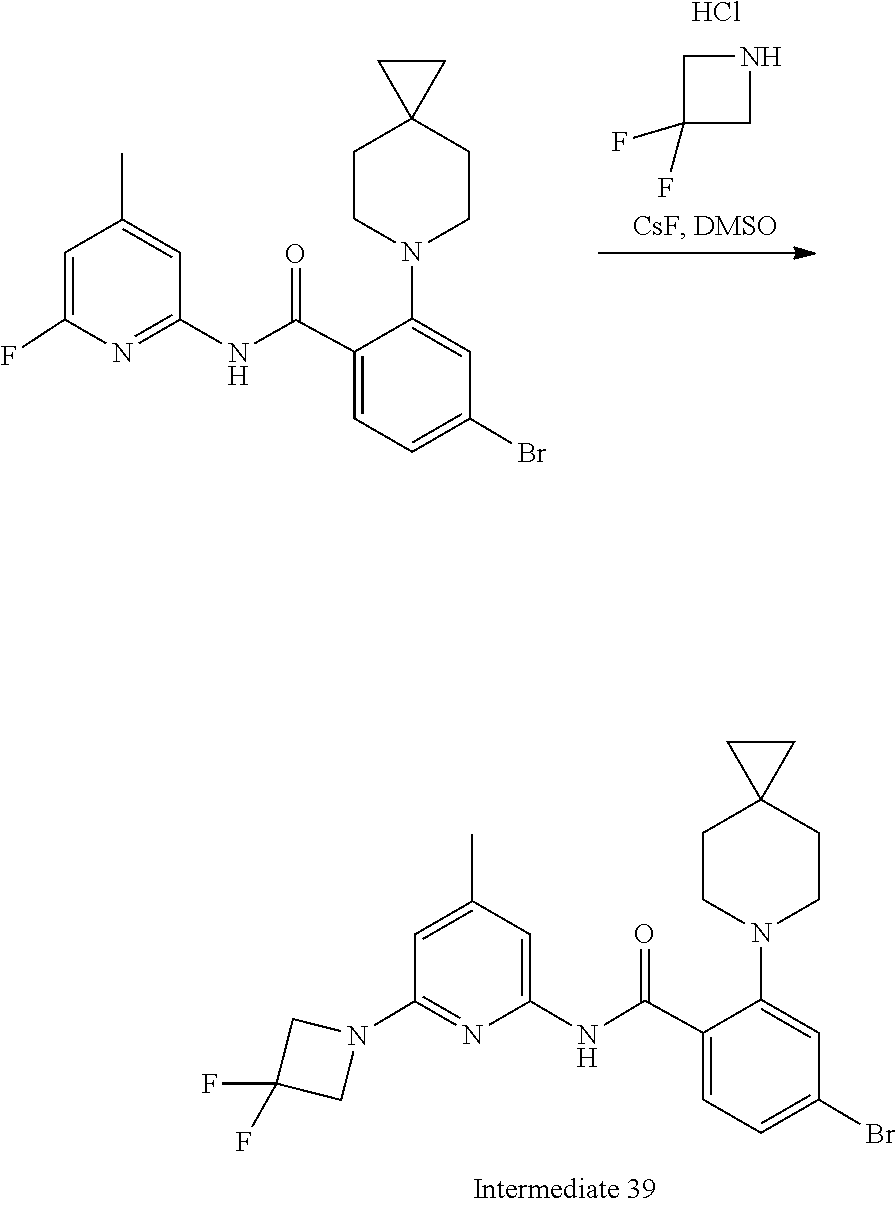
C1(NC(C2=CC=C(Br)C=C2N2CCC3(CC2)CC3)=O)=NC(F)=CC(C)=C1.C1C(F)(F)CN1.Cl.C1=C(C(NC2=CC(C)=CC(N3CC(F)(F)C3)=N2)=O)C(N2CCC3(CC2)CC3)=CC(Br)=C1
